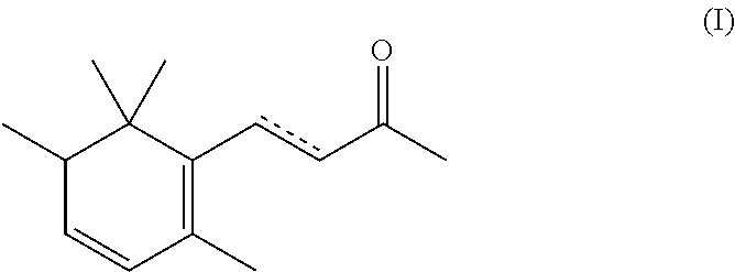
C1(C)C=CC(C)=C(ccC(C)=O)C1(C)C
